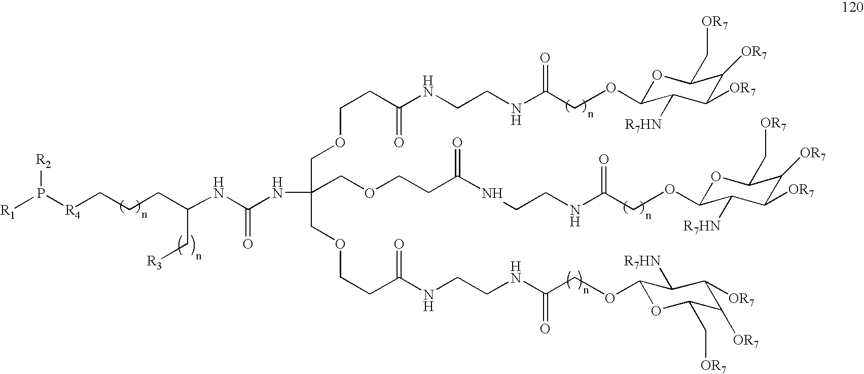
C(C(NC(NC(COCCC(NCCNC(COC1OC(C[OR7])C([OR7])C([OR7])C1[R7HN])=O)=O)(COCCC(NCCNC(=O)COC1OC(C[OR7])C([OR7])C([OR7])C1[R7HN])=O)COCCC(NCCNC(COC1OC(C[OR7])C([OR7])C([OR7])C1[R7HN])=O)=O)=O)C[R3])CC[R4]P([R1])[R2]
